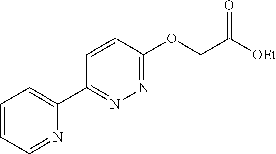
C1=CC=NC(C2=NN=C(OCC([OEt])=O)C=C2)=C1
